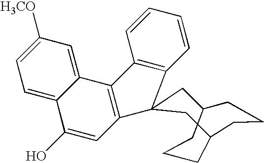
C12=CC([H3CO])=CC=C1C(O)=CC1=C2C2=C(C=CC=C2)C12CC1CCCC(C2)CCC1
